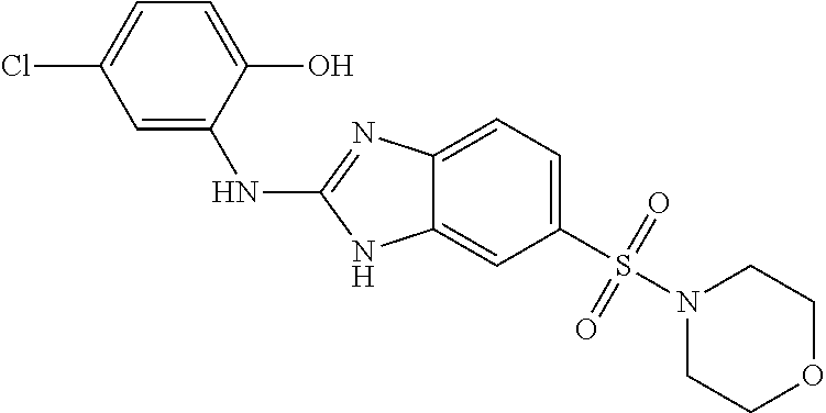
C1=C(S(N2CCOCC2)(=O)=O)C=C2C(=C1)N=C(NC1=CC(Cl)=CC=C1O)N2
